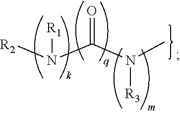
[R2]N(C(N(C)[R3])=O)[R1]
